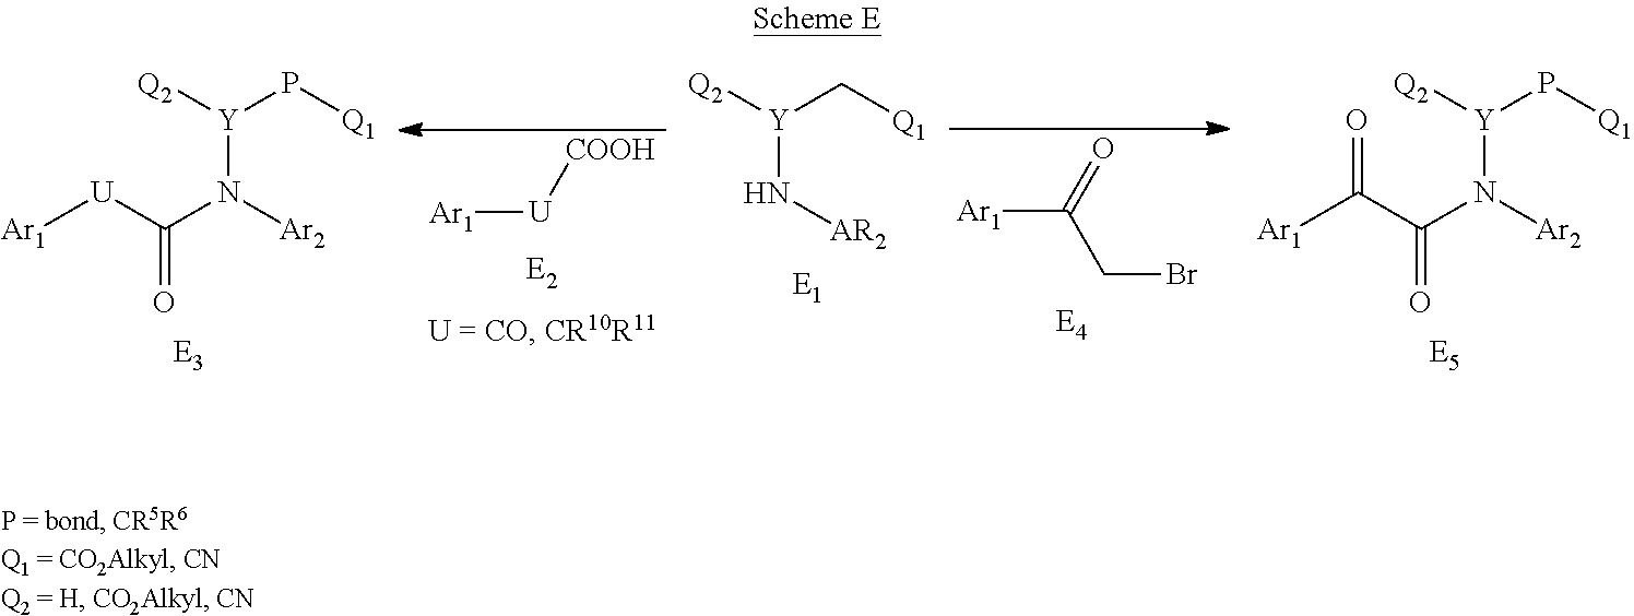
[Ar1][U]C(N([Ar2])[Y]([Q2])P[Q1])=O.[Ar1][U][COOH].[Q2][Y](C[Q1])N[AR2].[Ar1]C(C(N([Ar2])[Y]([Q2])P[Q1])=O)=O.[Ar1]C(=O)CBr
